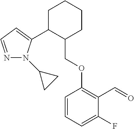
C1C(C2=CC=NN2C2CC2)C(COC2=C(C=O)C(F)=CC=C2)CCC1
